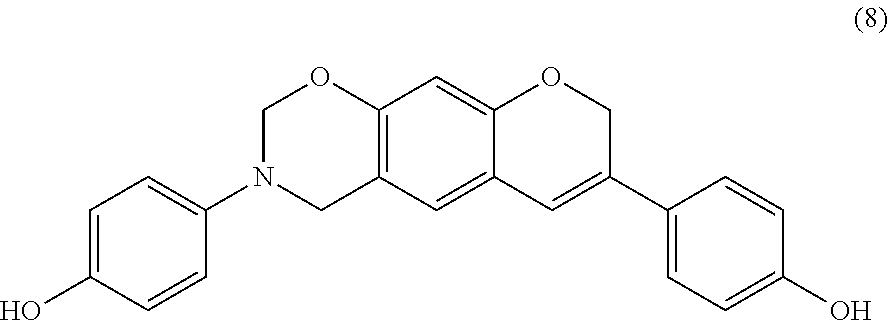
C1=C(O)C=CC(N2CC3=C(OC2)C=C2C(=C3)C=C(C3=CC=C(O)C=C3)CO2)=C1
